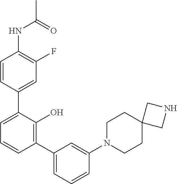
C1(NC(C)=O)=C(F)C=C(C2=CC=CC(C3=CC=CC(N4CCC5(CC4)CNC5)=C3)=C2O)C=C1
